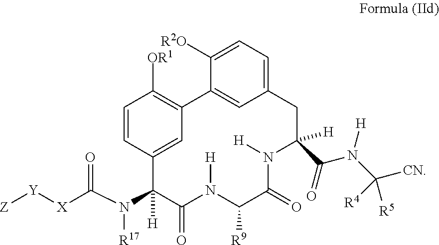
C1=CC2=CC(=C1[OR1])C1=CC(=CC=C1[R2O])CC(C(N(C([CN])([R5])[R4])[H])=O)([H])N([H])C(=O)C([R9])N([H])C(=O)C2(N(C([X][Y][Z])=O)[R17])[H]
